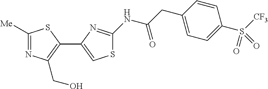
C1([Me])=NC(CO)=C(C2=CSC(NC(CC3=CC=C(S([CF3])(=O)=O)C=C3)=O)=N2)S1
